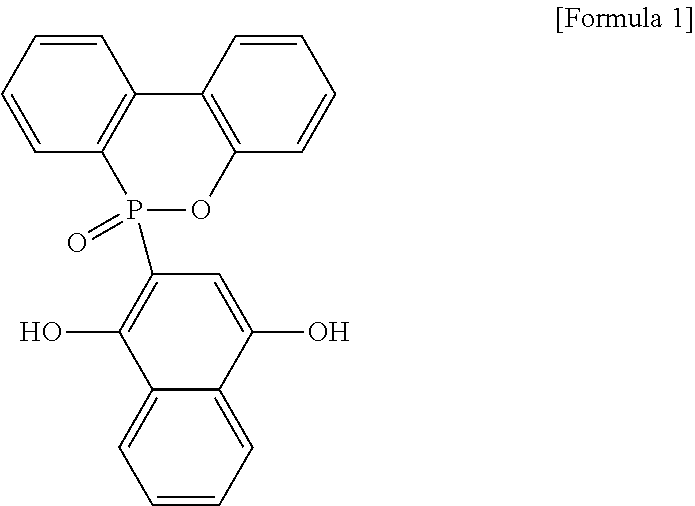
C1=CC=CC2=C1C1=C(OP2(C2=C(O)C3=CC=CC=C3C(O)=C2)=O)C=CC=C1
